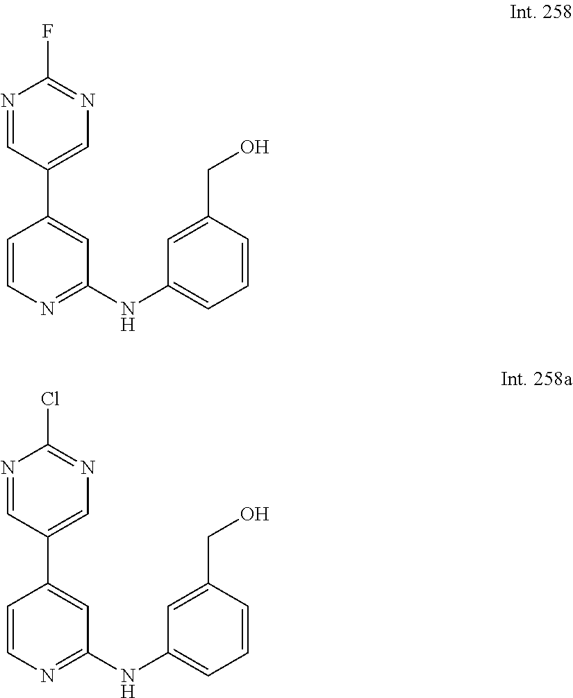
N1=CC(C2=CC(NC3=CC=CC(CO)=C3)=NC=C2)=CN=C1F.N1=CC(C2=CC(NC3=CC=CC(CO)=C3)=NC=C2)=CN=C1Cl
